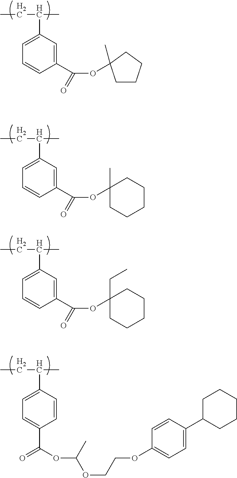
C1=C(C(C)CC)C=C(C(OC2(C)CCCC2)=O)C=C1.C1=C(C(C)CC)C=C(C(OC2(C)CCCCC2)=O)C=C1.C1=C(C(C)CC)C=C(C(OC2(CC)CCCCC2)=O)C=C1.C1=C(C(C)CC)C=CC(C(=O)OC(C)OCCOC2=CC=C(C3CCCCC3)C=C2)=C1
